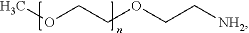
O(CCOCC[NH2])C
